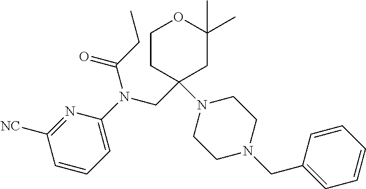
N1=C([NC])C=CC=C1N(CC1(N2CCN(CC3=CC=CC=C3)CC2)CCOC(C)(C)C1)C(CC)=O
